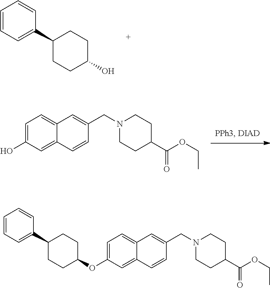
OC1CCC(C2=CC=CC=C2)CC1.C1=C(O)C=C2C(=C1)C=C(CN1CCC(C(OCC)=O)CC1)C=C2.C1(OC2=CC=C3C(=C2)C=CC(CN2CCC(C(OCC)=O)CC2)=C3)CCC(C2=CC=CC=C2)CC1
